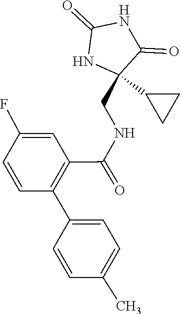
C1=CC(C2=CC=C(C)C=C2)=C(C(NCC2(C3CC3)NC(=O)NC2=O)=O)C=C1F
